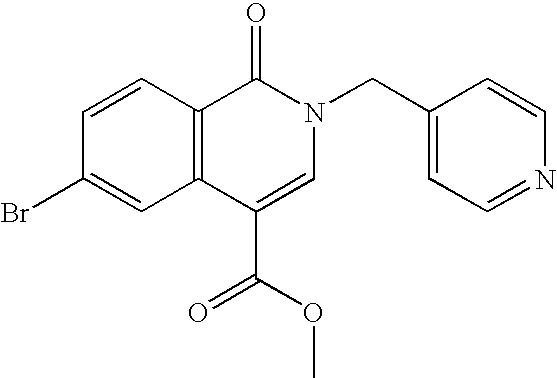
C12=C(C(C(OC)=O)=CN(CC3=CC=NC=C3)C1=O)C=C(Br)C=C2
